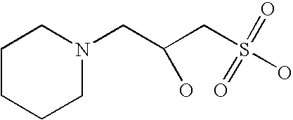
C1CCCN(CC(CS(=O)(O)=O)O)C1
